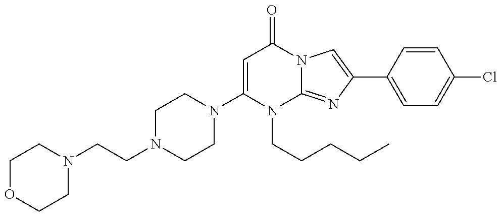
C1=C(N2CCN(CCN3CCOCC3)CC2)N(CCCCC)C2=NC(C3=CC=C(Cl)C=C3)=CN2C1=O
